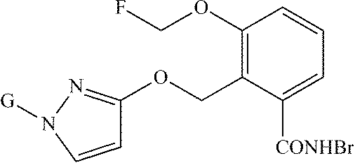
C1=CN([G])N=C1OCC1=C(OCF)C=CC=C1[CONHBr]
